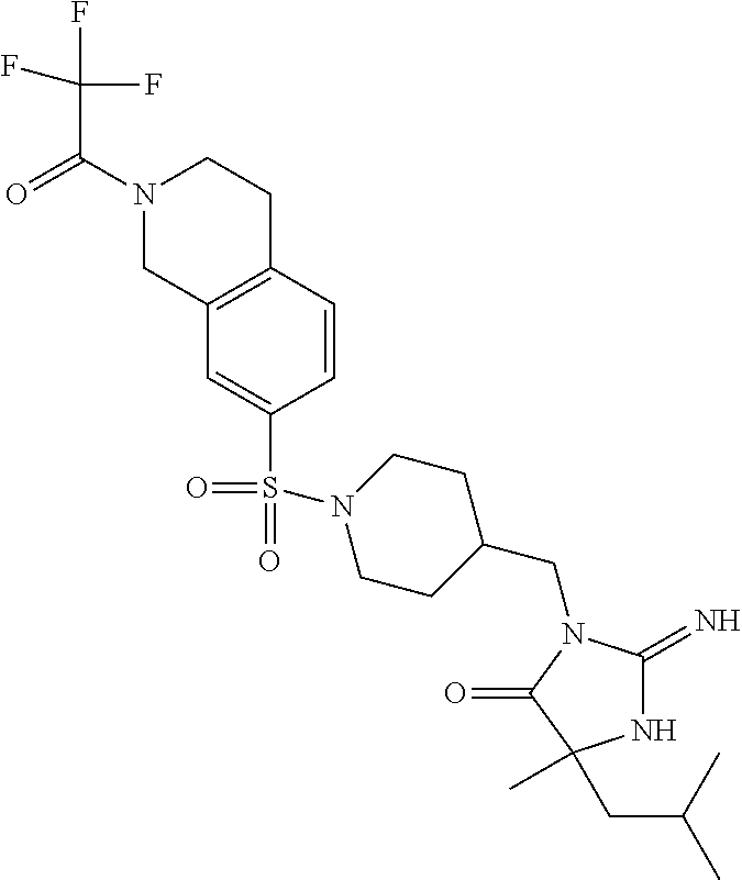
C1(CN2C(=N)NC(C)(CC(C)C)C2=O)CCN(S(=O)(=O)C2=CC3=C(C=C2)CCN(C(=O)C(F)(F)F)C3)CC1
